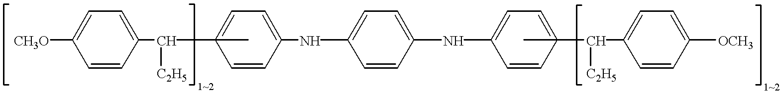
C1=C([CH3O])C=CC(C(C2(C)=CC=C(NC3=CC=C(NC4=CC=C(C)(C(C5=CC=C([OCH3])C=C5)[C2H5])C=C4)C=C3)C=C2)[C2H5])=C1
